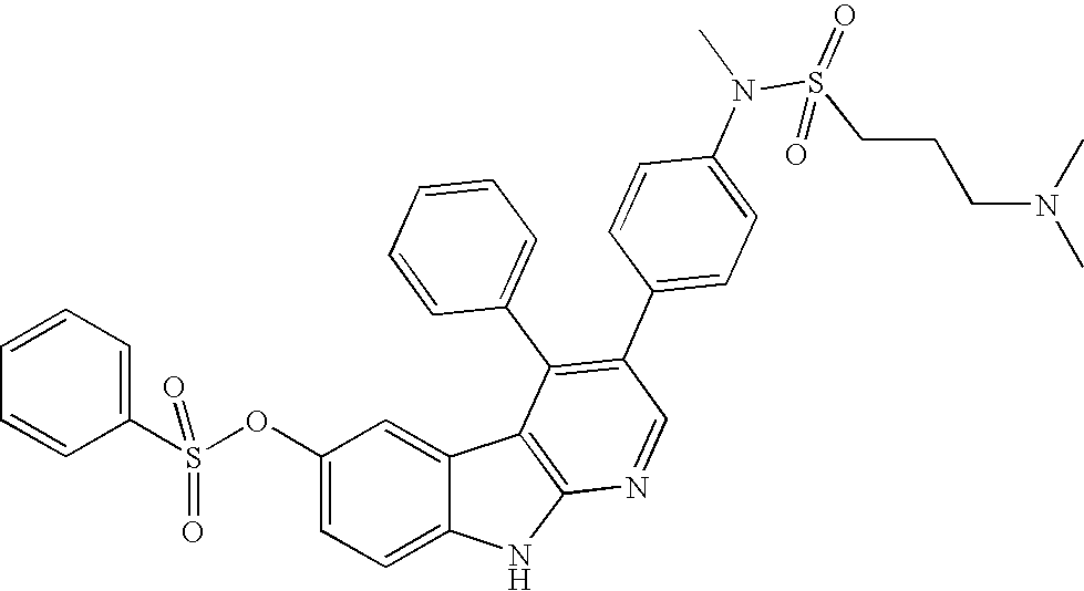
O(C1=CC=C2C(=C1)C1=C(N2)N=CC(C2=CC=C(N(S(CCCN(C)C)(=O)=O)C)C=C2)=C1C1=CC=CC=C1)S(=O)(C1=CC=CC=C1)=O
